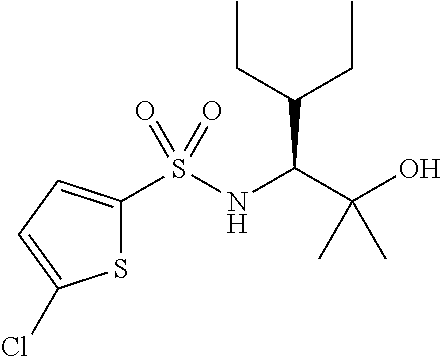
S1C(S(NC(C(CC)CC)C(C)(O)C)(=O)=O)=CC=C1Cl
